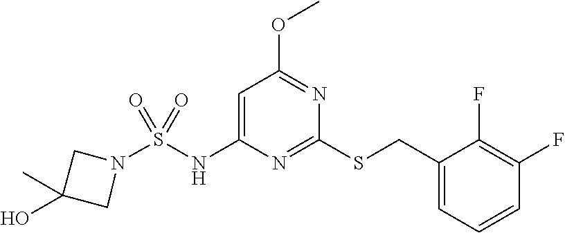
N1=C(SCC2=CC=CC(F)=C2F)N=C(OC)C=C1NS(=O)(=O)N1CC(O)(C)C1
